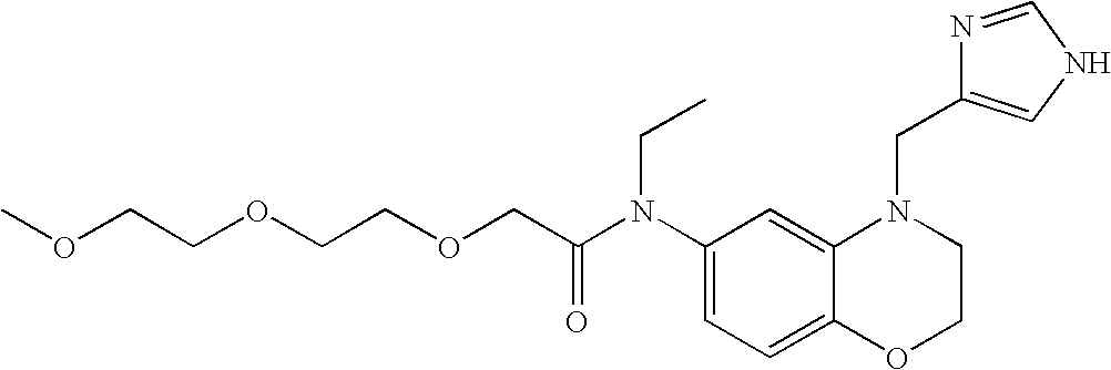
C1(N(C(COCCOCCOC)=O)CC)=CC=C2C(=C1)N(CC1=CNC=N1)CCO2
